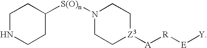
C1([S(O)n]N2CC[Z3]([A][R][E][Y])CC2)CCNCC1
